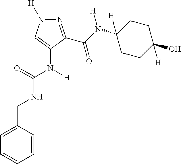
C(NC(=O)N([H])C1=CN([H])N=C1C(N(C1([H])CCC(O)([H])CC1)[H])=O)C1=CC=CC=C1
